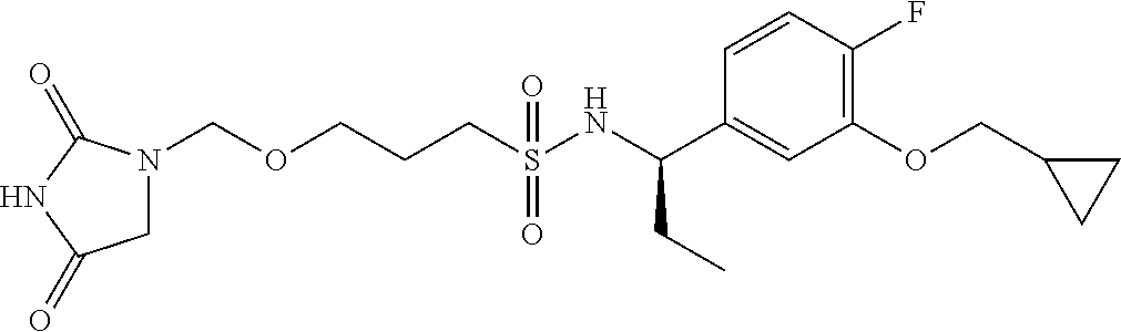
C(S(NC(C1=CC(OCC2CC2)=C(F)C=C1)CC)(=O)=O)CCOCN1CC(=O)NC1=O
